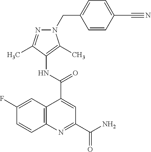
C12=C(N=C(C(=O)N)C=C1C(=O)NC1=C(C)N(CC3=CC=C(C#N)C=C3)N=C1C)C=CC(F)=C2
